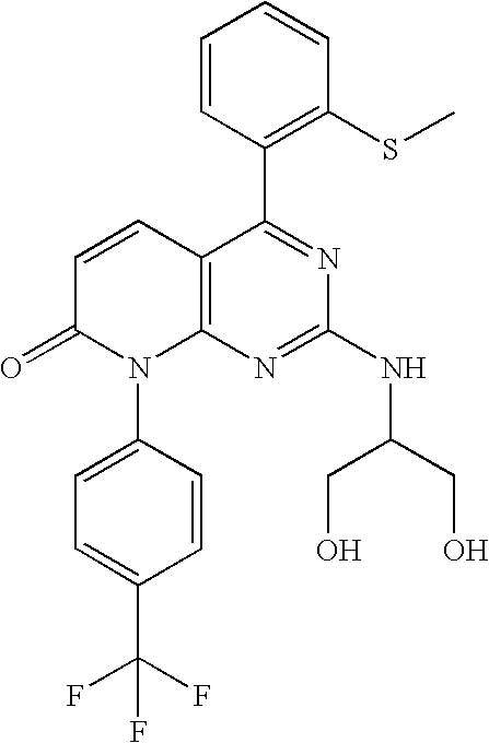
C12=C(N=C(NC(CO)CO)N=C1C1=C(SC)C=CC=C1)N(C1=CC=C(C(F)(F)F)C=C1)C(=O)C=C2
